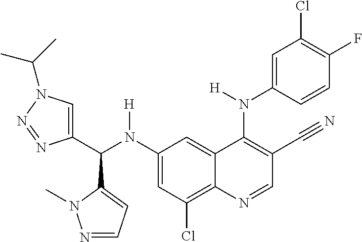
C1(N(C(C2=CN(C(C)C)N=N2)C2=CC=NN2C)[H])=CC(Cl)=C2C(=C1)C(N(C1=CC(Cl)=C(F)C=C1)[H])=C(C#N)C=N2
